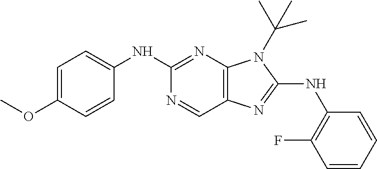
C1(NC2=CC=C(OC)C=C2)=NC2=C(C=N1)N=C(NC1=C(F)C=CC=C1)N2C(C)(C)C
